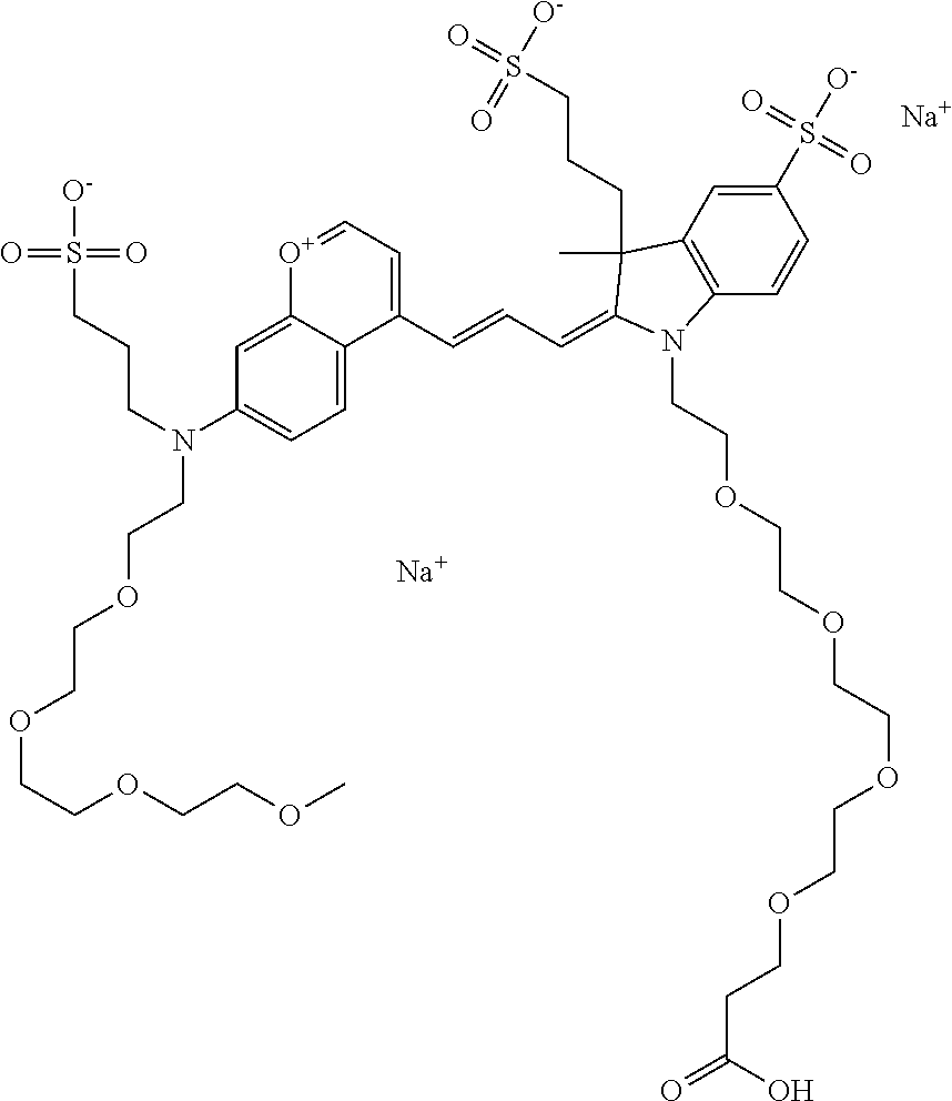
[Na].[Na].C(N(C1=CC=C2C(=C1)[O+]=CC=C2C=CC=C1C(CCCS([O-])(=O)=O)(C)C2=C(C=CC(S(=O)(=O)[O-])=C2)N1CCOCCOCCOCCOCCC(=O)O)CCOCCOCCOCCOC)CCS(=O)(=O)[O-]
